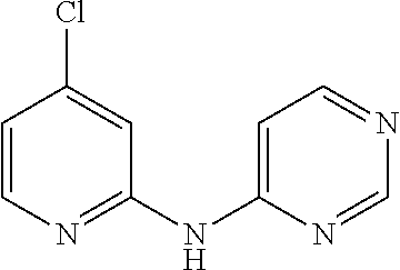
C1=CN=C(NC2=CC=NC=N2)C=C1Cl
